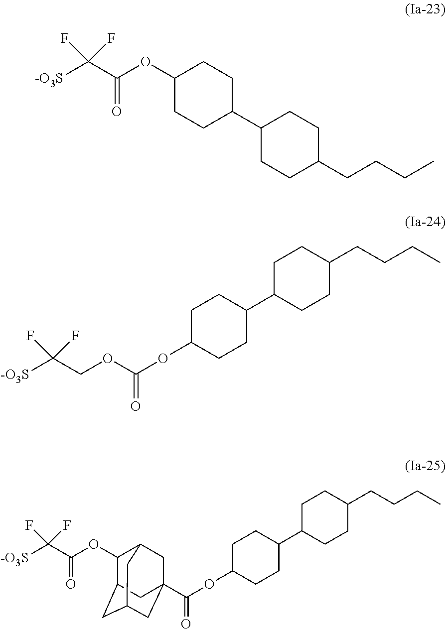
O(C(C([-O3S])(F)F)=O)C1CCC(C2CCC(CCCC)CC2)CC1.C(C([-O3S])(F)F)OC(OC1CCC(C2CCC(CCCC)CC2)CC1)=O.O(C(C([-O3S])(F)F)=O)C1C2CC3CC(C(OC4CCC(C5CCC(CCCC)CC5)CC4)=O)(CC1C3)C2
